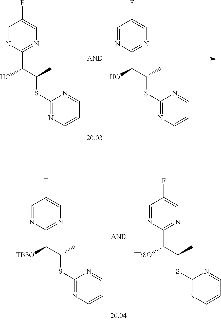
C1=NC(C([TBSO])C(SC2=NC=CC=N2)C)=NC=C1F.C1=NC(C([TBSO])C(SC2=NC=CC=N2)C)=NC=C1F.C1=NC(C(O)C(SC2=NC=CC=N2)C)=NC=C1F.C1=NC(C(O)C(SC2=NC=CC=N2)C)=NC=C1F
